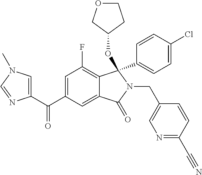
C1=C(C(=O)C2=CN(C)C=N2)C=C2C(=C1F)C(C1=CC=C(Cl)C=C1)(OC1CCOC1)N(CC1=CN=C(C#N)C=C1)C2=O
